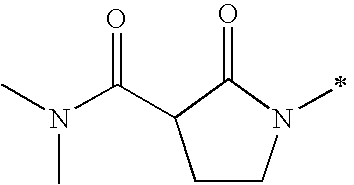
C1CN(C)C(=O)C1C(=O)N(C)C
